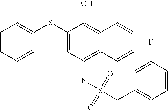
C1(SC2=CC=CC=C2)=CC(NS(CC2=CC=CC(F)=C2)(=O)=O)=C2C(=C1O)C=CC=C2
